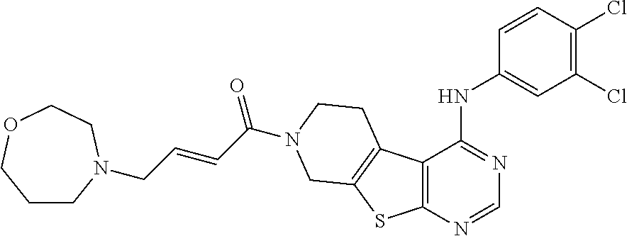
C1(Cl)=C(Cl)C=CC(NC2=NC=NC3=C2C2=C(S3)CN(C(C=CCN3CCCOCC3)=O)CC2)=C1
